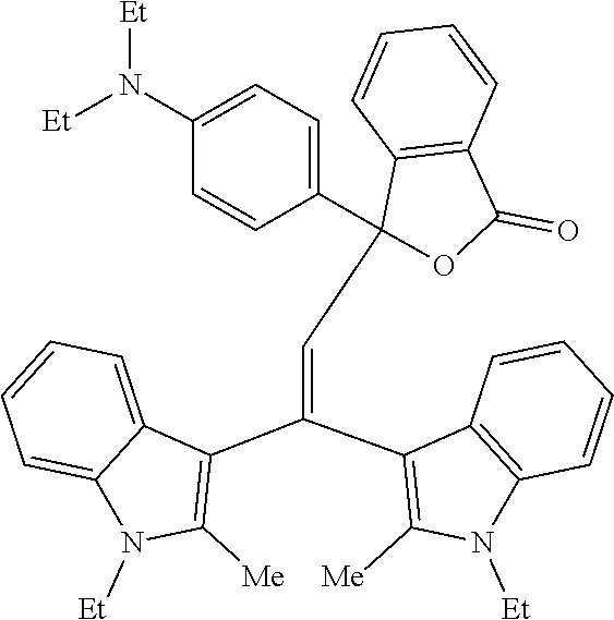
C1=CC(C2(C=C(C3=C([Me])N([Et])C4=CC=CC=C34)C3=C([Me])N([Et])C4=C3C=CC=C4)C3=C(C(=O)O2)C=CC=C3)=CC=C1N([Et])[Et]
